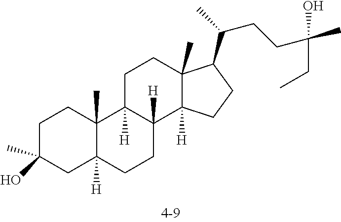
C1C(C)(O)CC2([H])C(C)(C1)C1([H])C([H])(CC2)C2([H])C(C)(CC1)C(C(CCC(O)(CC)C)C)CC2
